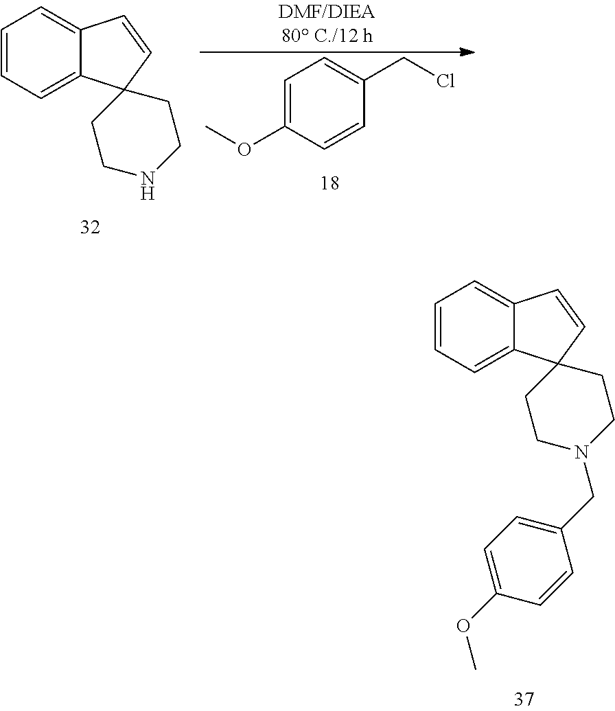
C1=CC=C2C(=C1)C=CC21CCN(CC2=CC=C(OC)C=C2)CC1.C1=CC=C2C(=C1)C=CC21CCNCC1.C1=C(OC)C=CC(CCl)=C1
